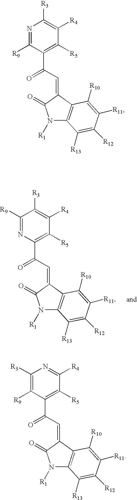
C1([R9])=NC(C(C=C2C3=C(N([R1])C2=O)C([R13])=C([R12])C([R11])=C3[R10])=O)=C([R5])C([R4])=C1[R3].N1=C([R9])C(C(C=C2C3=C(N([R1])C2=O)C([R13])=C([R12])C([R11])=C3[R10])=O)=C([R5])C([R4])=C1[R3].C1([R3])=C([R9])C(C(C=C2C3=C(N([R1])C2=O)C([R13])=C([R12])C([R11])=C3[R10])=O)=C([R5])C([R4])=N1
